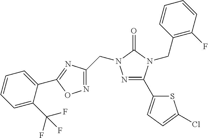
N1=C(C2=CC=C(Cl)S2)N(CC2=C(F)C=CC=C2)C(=O)N1CC1=NOC(C2=CC=CC=C2C(F)(F)F)=N1
